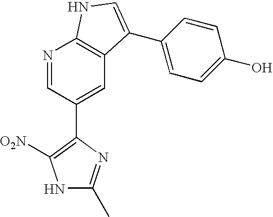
N1=CC(C2=C([O2N])NC(C)=N2)=CC2=C1NC=C2C1=CC=C(O)C=C1
